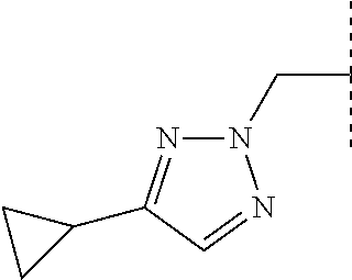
N1(CC(C)C)N=C(C2CC2)C=N1
